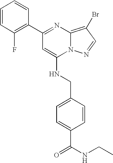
C1(C2=NC3=C(Br)C=NN3C(NCC3=CC=C(C(=O)NCC)C=C3)=C2)=C(F)C=CC=C1
